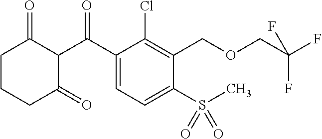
C1(S(C)(=O)=O)=CC=C(C(C2C(=O)CCCC2=O)=O)C(Cl)=C1COCC(F)(F)F
